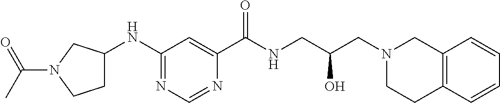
N1=C(NC2CCN(C(=O)C)C2)C=C(C(NCC(CN2CC3=C(CC2)C=CC=C3)O)=O)N=C1
